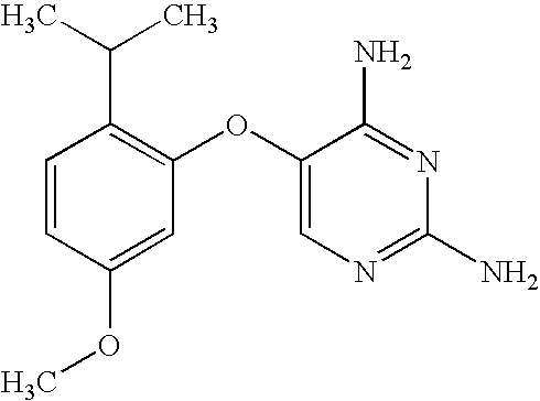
C1=CC(OC)=CC(OC2=CN=C(N)N=C2N)=C1C(C)C
